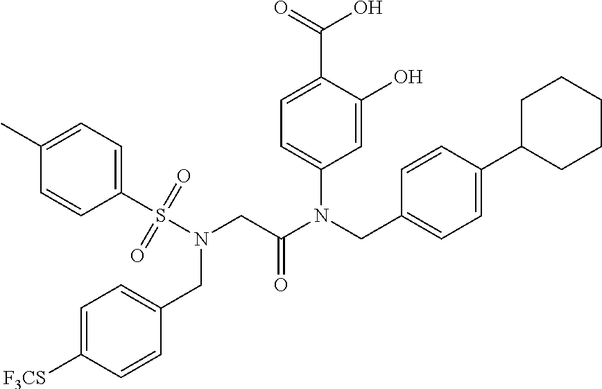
C1=C(O)C(C(=O)O)=CC=C1N(CC1=CC=C(C2CCCCC2)C=C1)C(CN(S(C1=CC=C(C)C=C1)(=O)=O)CC1=CC=C([F3CS])C=C1)=O
